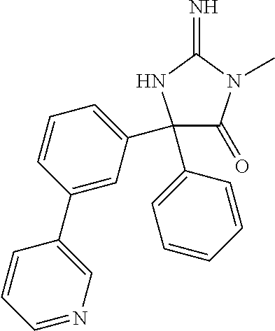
C1(C2=CC=CC=C2)(C2=CC=CC(C3=CN=CC=C3)=C2)C(=O)N(C)C(=N)N1
